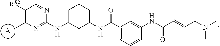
[A].C1([RB2])=C(C)N=C(NC2CCCC(NC(C3=CC=CC(NC(C=CCN(C)C)=O)=C3)=O)C2)N=C1
